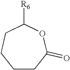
C1CC(=O)OC([R6])CC1
